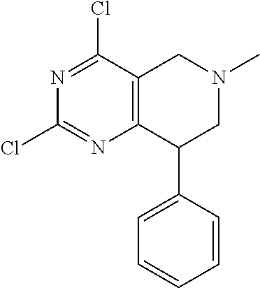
C12=C(CN(C)CC1C1=CC=CC=C1)C(Cl)=NC(Cl)=N2
